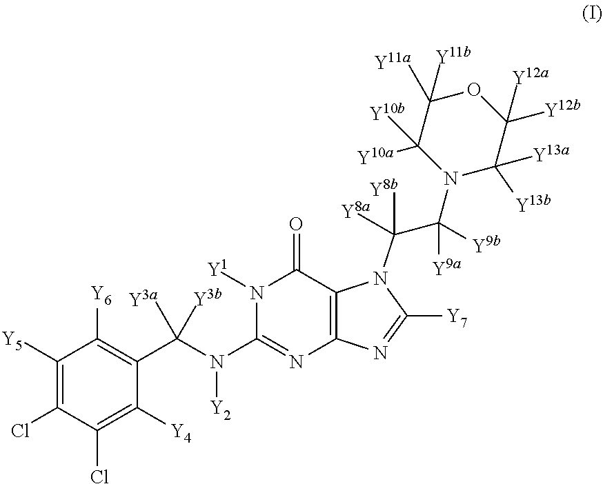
C1([Y5])=C(Cl)C(Cl)=C([Y4])C(C(N([Y2])C2=NC3=C(C(=O)N2[Y1])N(C(C(N2C([Y13a])([Y13b])C([Y12a])([Y12b])OC([Y11b])([Y11a])C2([Y10b])[Y10a])([Y9b])[Y9a])([Y8b])[Y8a])C([Y7])=N3)([Y3a])[Y3b])=C1[Y6]
